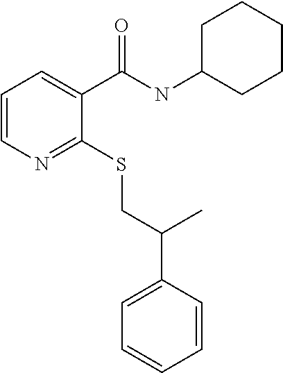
C1=CN=C(SCC(C2=CC=CC=C2)C)C(C(NC2CCCCC2)=O)=C1
